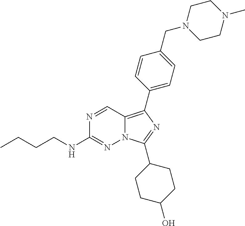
N1=CC2=C(C3=CC=C(CN4CCN(C)CC4)C=C3)N=C(C3CCC(O)CC3)N2N=C1NCCCC
